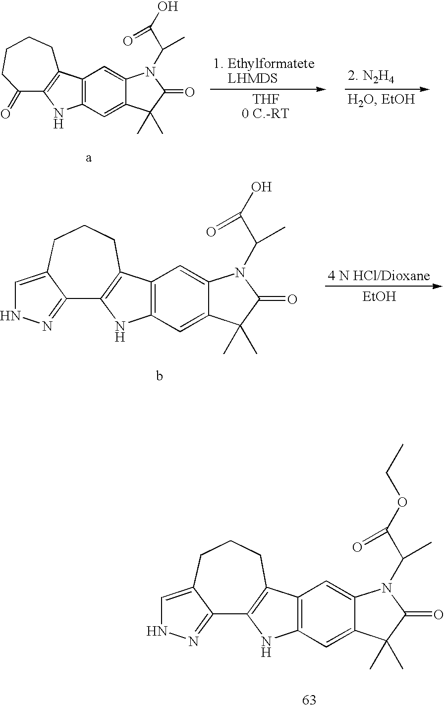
[THF0 C.-RT].C12=C(C=C3C(=C1)N(C(C(O)=O)C)C(=O)C3(C)C)NC1=C2CCCCC1=O.[EtOH].C12=C(C=C3C(=C1)N(C(C(O)=O)C)C(=O)C3(C)C)NC1=C2CCCC2=CNN=C12.C12=C(C=C3C(=C1)N(C(C(OCC)=O)C)C(=O)C3(C)C)NC1=C2CCCC2=CNN=C12
